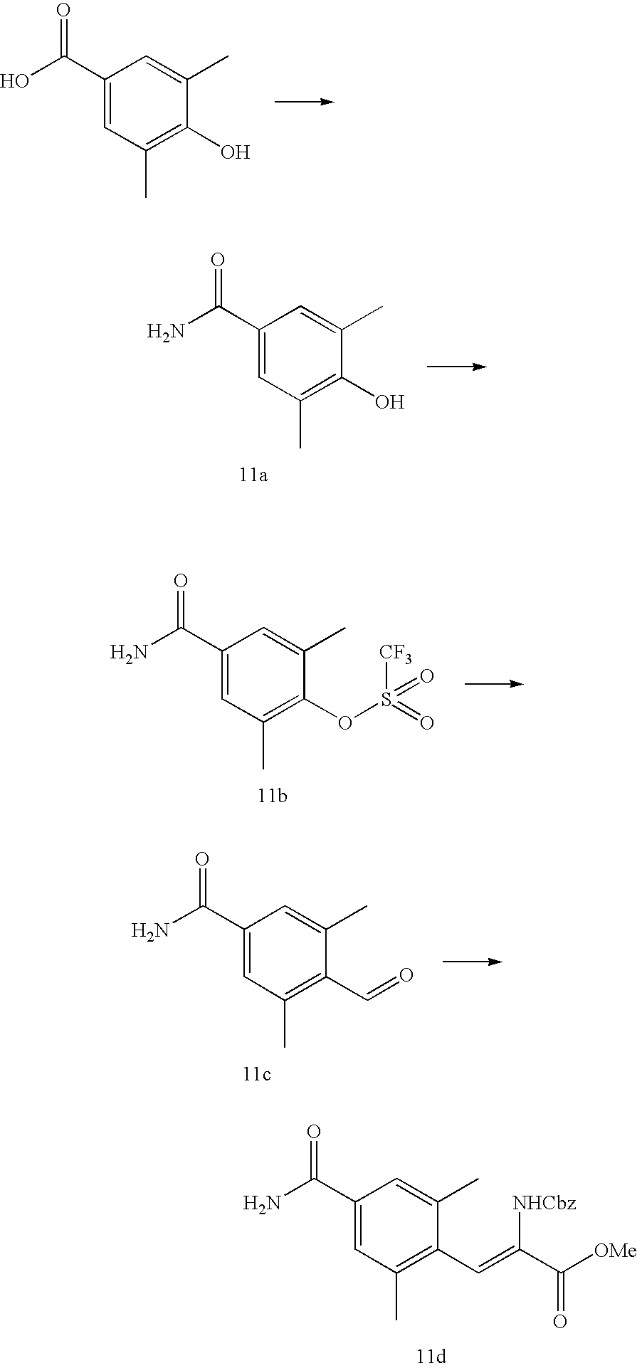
C1(C(N)=O)=CC(C)=C(C=C([NHCbz])C([OMe])=O)C(C)=C1.C1(C(N)=O)=CC(C)=C(C=O)C(C)=C1.C1(C(O)=O)=CC(C)=C(O)C(C)=C1.C1(C(N)=O)=CC(C)=C(O)C(C)=C1.C1(C(N)=O)=CC(C)=C(OS([CF3])(=O)=O)C(C)=C1
